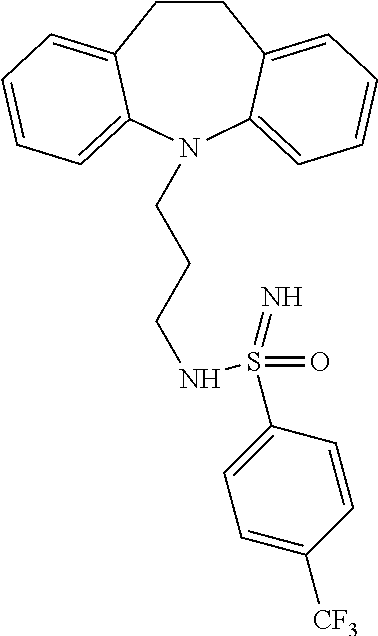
C1CC2=CC=CC=C2N(CCCNS(C2=CC=C([CF3])C=C2)(=O)=N)C2=CC=CC=C12
